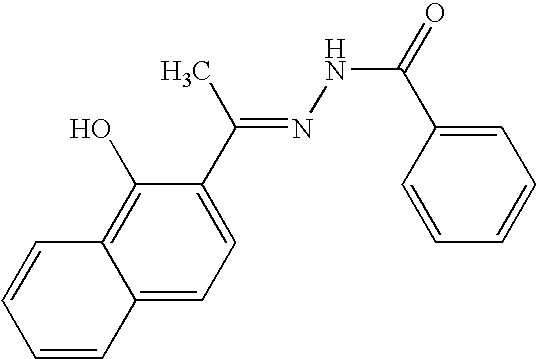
C1=C(C(NN=C(C2=CC=C3C(=C2O)C=CC=C3)C)=O)C=CC=C1
